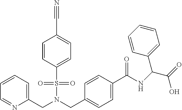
C1=CC=C(CN(CC2=CC=C(C(NC(C(=O)O)C3=CC=CC=C3)=O)C=C2)S(=O)(=O)C2=CC=C(C#N)C=C2)N=C1
